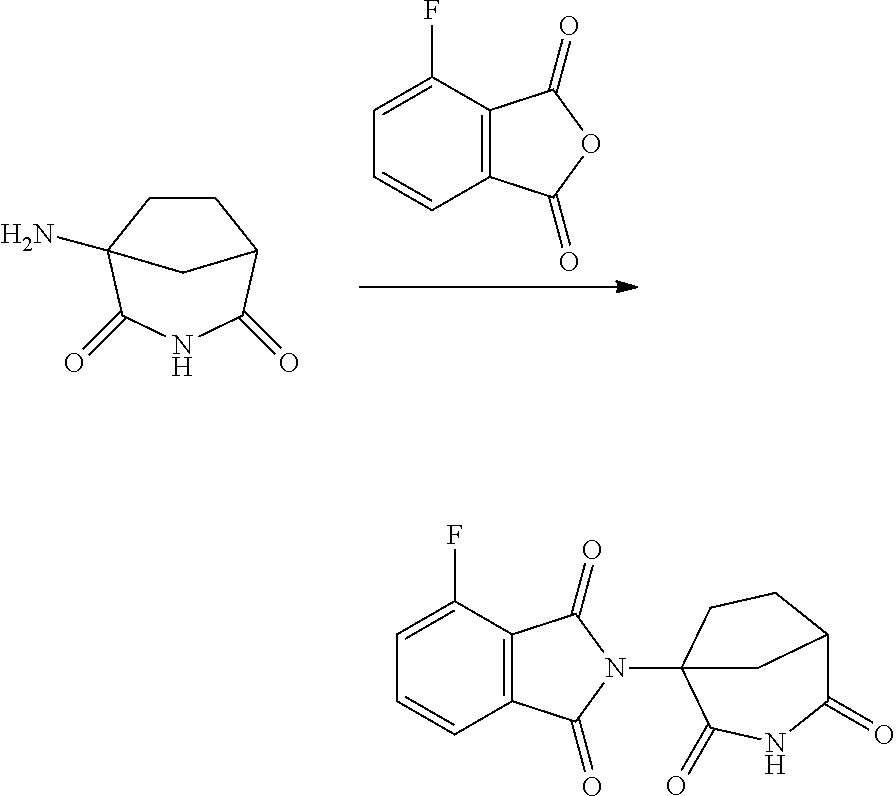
C1CC2(N)C(=O)NC(=O)C1C2.C12=C(C(F)=CC=C1)C(=O)OC2=O.C12=C(C(F)=CC=C1)C(=O)N(C13C(=O)NC(=O)C(CC1)C3)C2=O
